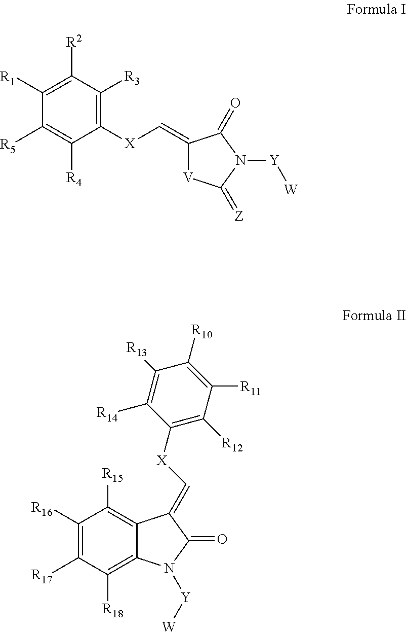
C1([R1])=C([R2])C([R3])=C([X]C=C2[V]C(=[Z])N([Y][W])C2=O)C([R4])=C1[R5].C1([R16])=C([R17])C([R18])=C2C(=C1[R15])C(=C[X]C1=C([R12])C([R11])=C([R10])C([R13])=C1[R14])C(=O)N2[Y][W]
